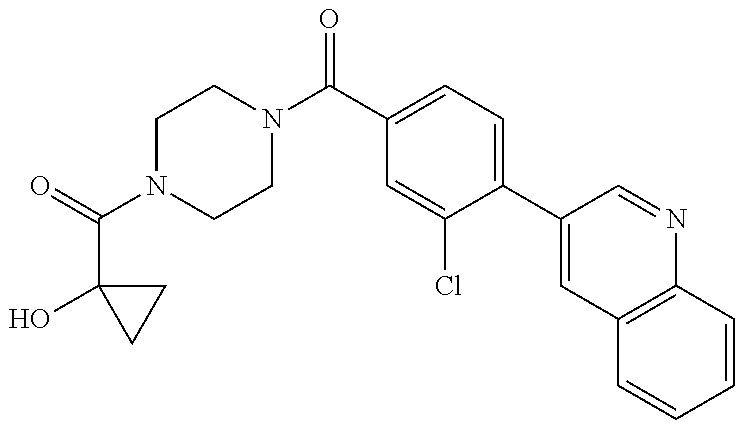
C(N1CCN(C(=O)C2=CC=C(C3=CC4=C(N=C3)C=CC=C4)C(Cl)=C2)CC1)(C1(O)CC1)=O
